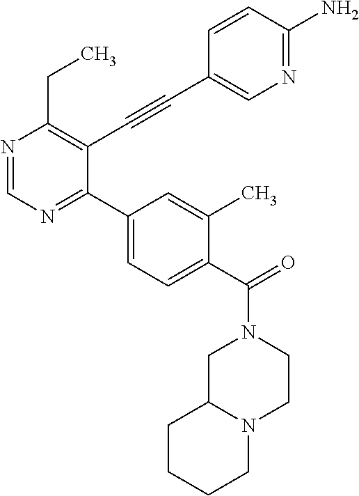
N1=CN=C(C2=CC=C(C(=O)N3CC4N(CC3)CCCC4)C(C)=C2)C(C#CC2=CN=C(N)C=C2)=C1CC
